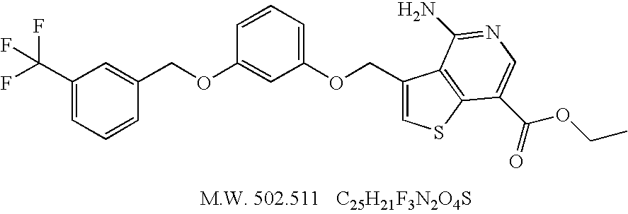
C1(C(F)(F)F)=CC=CC(COC2=CC(OCC3=CSC4=C3C(N)=NC=C4C(=O)OCC)=CC=C2)=C1
